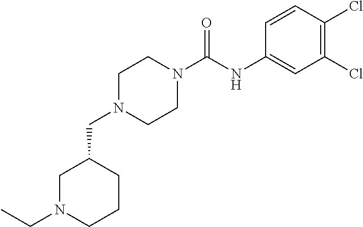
C1(CN2CCN(C(=O)NC3=CC(Cl)=C(Cl)C=C3)CC2)CN(CC)CCC1
